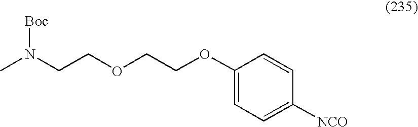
C1(OCCOCCN(C)[Boc])=CC=C([NCO])C=C1
